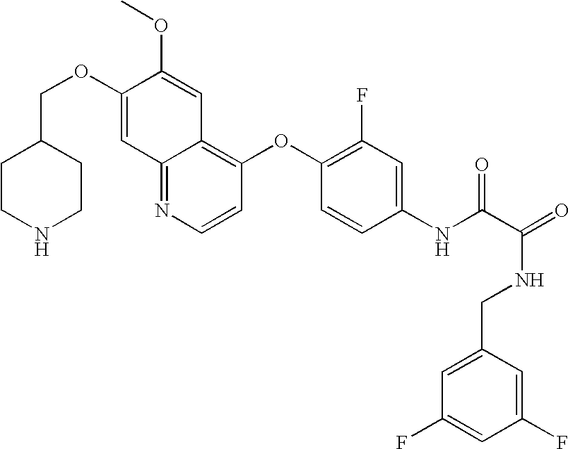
C(OC1=CC2=NC=CC(OC3=C(F)C=C(NC(C(=O)NCC4=CC(F)=CC(F)=C4)=O)C=C3)=C2C=C1OC)C1CCNCC1
